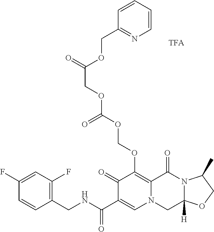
C1(F)=CC(F)=C(CNC(C2=CN3C(=C(OCOC(OCC(OCC4=NC=CC=C4)=O)=O)C2=O)C(=O)N2C([H])(C3)OCC2C)=O)C=C1.[TFA]
